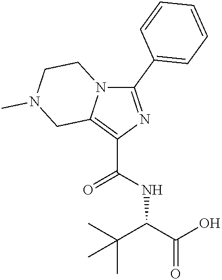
C1(C2=CC=CC=C2)=NC(C(NC(C(C)(C)C)C(=O)O)=O)=C2N1CCN(C)C2
